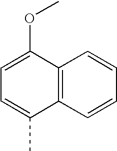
C12=C(C=CC=C1)C(C)=CC=C2OC
